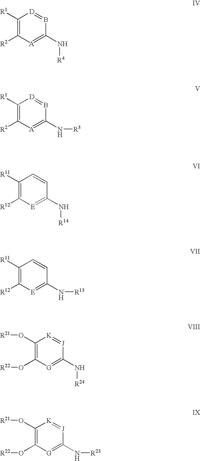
C1([R1])=C([R2])[A]=C(N[R4])B=[D]1.C1([R1])=C([R2])[A]=C(N[R3])B=[D]1.C1([R11])=C([R12])[E]=C(N[R14])C=C1.C1([R11])=C([R12])[E]=C(N[R13])C=C1.C1(O[R21])=C(O[R22])[G]=C(N[R24])[J]=[K]1.C1(O[R21])=C(O[R22])[G]=C(N[R23])[J]=[K]1
